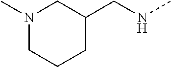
N1(C)CCCC(CNC)C1
